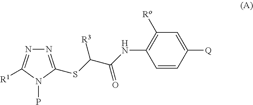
PN1C([R1])=NN=C1SC(C(NC1=C([Ro])C=C([Q])C=C1)=O)[R3]
